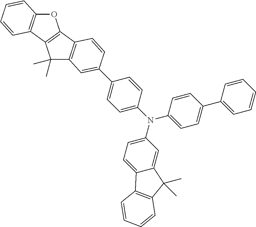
O1C2=C(C3=C1C1=C(C3(C)C)C=C(C3=CC=C(N(C4=CC=C5C(=C4)C(C)(C)C4=C5C=CC=C4)C4=CC=C(C5=CC=CC=C5)C=C4)C=C3)C=C1)C=CC=C2
